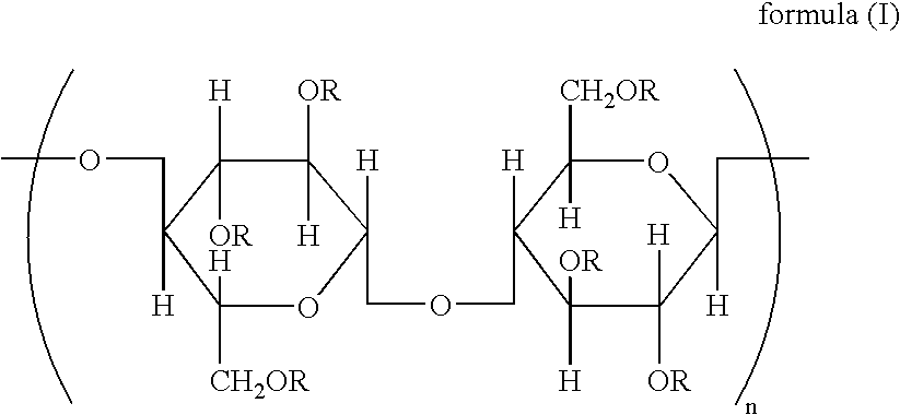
C1([H])([OR])C([H])(COC)C([CH2OR])([H])OC([H])(COCC2([H])C([H])([CH2OR])OC(CC)([H])C([H])([OR])C2([OR])[H])C1([OR])[H]
